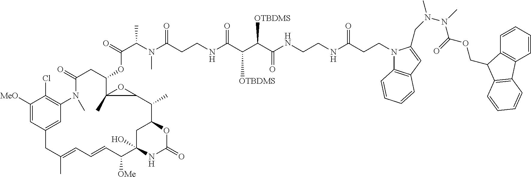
C(C(C)N(C(CCNC(C(C(C(NCCNC(CCN1C2=C(C=C1CN(N(C(OCC1C3=C(C=CC=C3)C3=C1C=CC=C3)=O)C)C)C=CC=C2)=O)=O)[OTBDMS])[OTBDMS])=O)=O)C)(=O)OC1C2(C)OC2C(C)C2OC(=O)NC(O)(C([OMe])C=CC=C(C)CC3=CC(=C(Cl)C([MeO])=C3)N(C)C(=O)C1)C2
